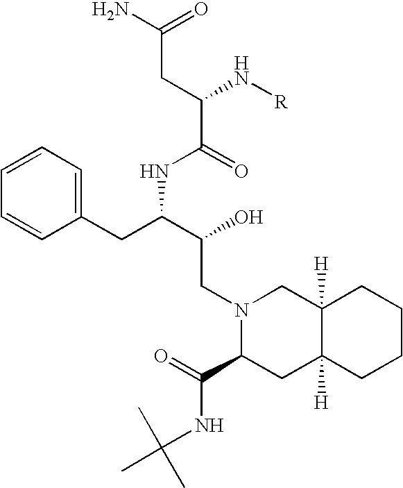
C1=C(CC(NC(C(N[R])CC(N)=O)=O)C(O)CN2CC3([H])C([H])(CCCC3)CC2C(=O)NC(C)(C)C)C=CC=C1
